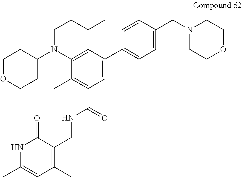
C1OCCC(N(C2=CC(C3=CC=C(CN4CCOCC4)C=C3)=CC(C(=O)NCC3=C(C)C=C(C)NC3=O)=C2C)CCCC)C1
